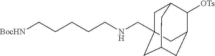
C1C2(CNCCCCC[BocHN])CC3CC(C([OTs])C1C3)C2
